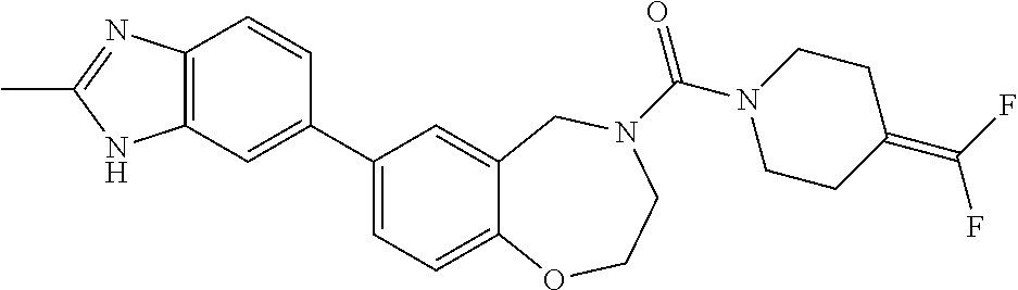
C1(C2=CC3=C(C=C2)N=C(C)N3)=CC=C2C(=C1)CN(C(N1CCC(=C(F)F)CC1)=O)CCO2
